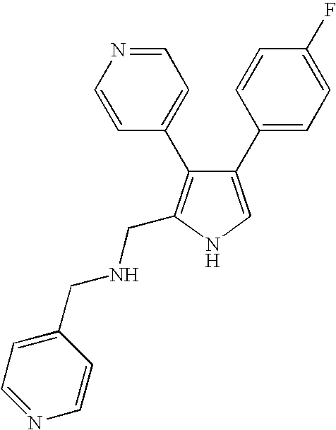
C1(C2=CC=C(F)C=C2)=CNC(CNCC2=CC=NC=C2)=C1C1=CC=NC=C1
